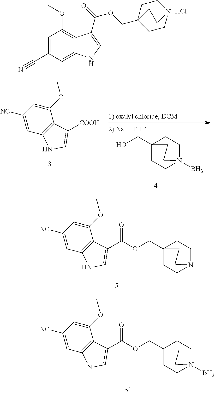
C1=C(C#N)C=C2C(=C1OC)C(C(=O)OCC13CCN(CC1)CC3)=CN2.Cl.C1CN2(B)CCC1(CO)CC2.C1(OC)=CC([NC])=CC2=C1C([COOH])=CN2.C1CN2CCC1(COC(C1=CNC3=C1C(OC)=CC([NC])=C3)=O)CC2.C1CN2(B)CCC1(COC(C1=CNC3=C1C(OC)=CC([NC])=C3)=O)CC2
